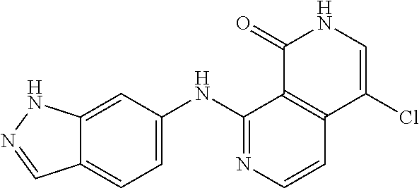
C12=C(C(Cl)=CNC1=O)C=CN=C2NC1=CC=C2C(=C1)NN=C2
